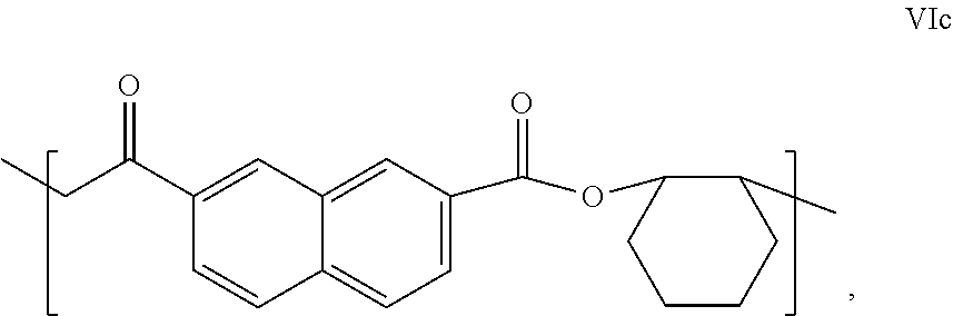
C12=CC(C(OC3CCCCC3C)=O)=CC=C1C=CC(C(=O)CC)=C2
